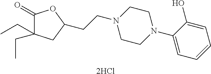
C1(=O)C(CC)(CC)CC(CCN2CCN(C3=CC=CC=C3O)CC2)O1.[2HCl]
